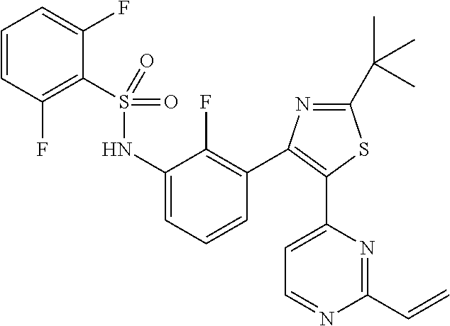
S(=O)(=O)(NC1=CC=CC(C2=C(C3=CC=NC(C=C)=N3)SC(C(C)(C)C)=N2)=C1F)C1=C(F)C=CC=C1F
